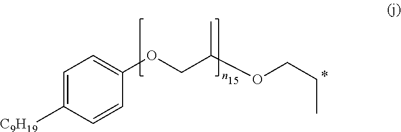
C1=C([C9H19])C=CC(OCC(OCCC)C)=C1
